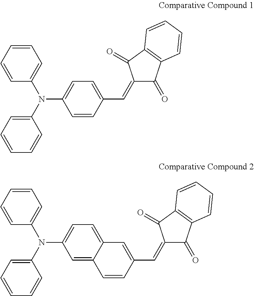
C1=CC(C=C2C(=O)C3=C(C2=O)C=CC=C3)=CC=C1N(C1=CC=CC=C1)C1=CC=CC=C1.C1=C2C(=CC=C1N(C1=CC=CC=C1)C1=CC=CC=C1)C=C(C=C1C(=O)C3=C(C1=O)C=CC=C3)C=C2
